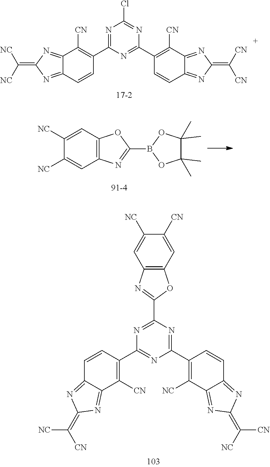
C1(C2=C([CN])C3=NC(=C([NC])[CN])N=C3C=C2)=NC(C2=C([NC])C3=NC(=C([CN])[NC])N=C3C=C2)=NC(C2=NC3=C(O2)C=C([CN])C([NC])=C3)=N1.N1=C(C2=C([CN])C3=NC(=C([NC])[NC])N=C3C=C2)N=C(C2=C([CN])C3=NC(=C([CN])[CN])N=C3C=C2)N=C1Cl.C1([NC])=CC2=C(C=C1[NC])N=C(B1OC(C)(C)C(C)(C)O1)O2
